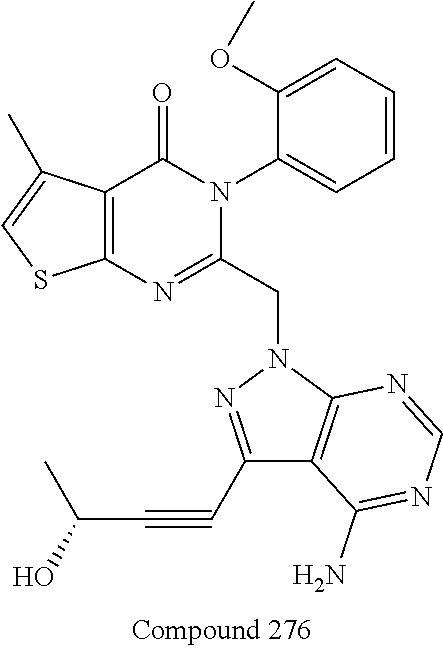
C12=C(C(=O)N(C3=CC=CC=C3OC)C(CN3N=C(C#CC(C)O)C4=C3N=CN=C4N)=N1)C(C)=CS2
